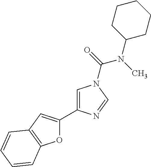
C1=C(C2=CC3=C(O2)C=CC=C3)N=CN1C(N(C1CCCCC1)C)=O
